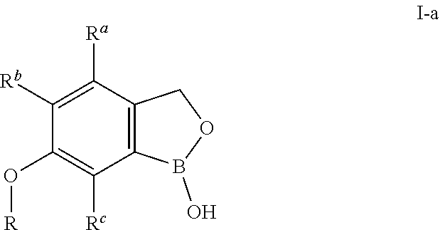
C1([Rb])=C([Ra])C2=C(C([Rc])=C1O[R])B(O)OC2
